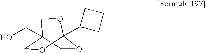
O1CC2(CO)COC1(C1CCC1)OC2
